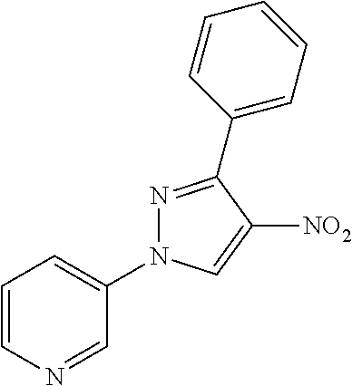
C1=CN=CC(N2N=C(C3=CC=CC=C3)C([NO2])=C2)=C1
